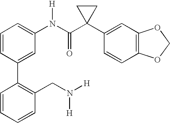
C1=CC(C2=C(CN([H])[H])C=CC=C2)=CC(N(C(C2(C3=CC4=C(C=C3)OCO4)CC2)=O)[H])=C1
